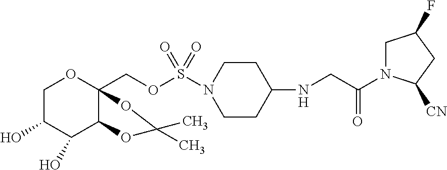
C1C(O)C(O)C2C(COS(N3CCC(NCC(N4CC(F)CC4[CN])=O)CC3)(=O)=O)(O1)OC(C)(C)O2
